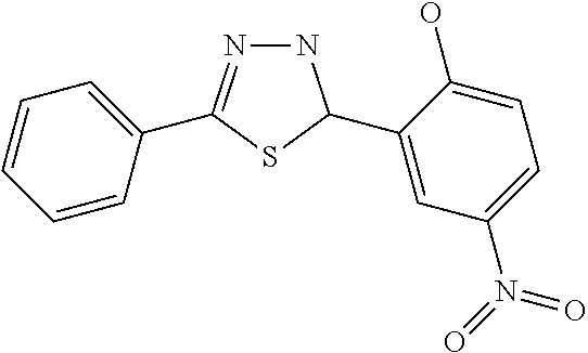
N1N=C(C2=CC=CC=C2)SC1C1=CC(N(=O)=O)=CC=C1O
